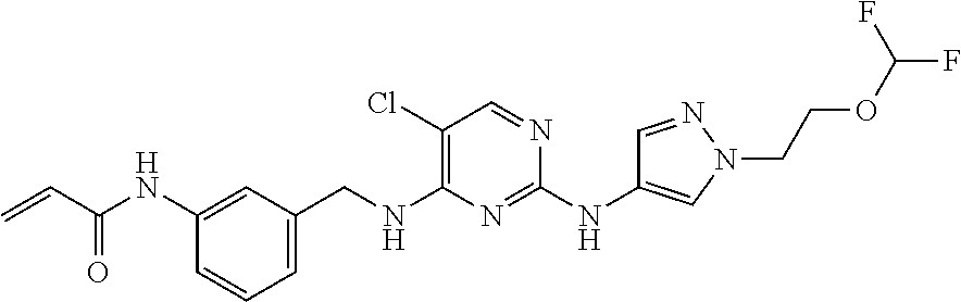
C1=C(CNC2=C(Cl)C=NC(NC3=CN(CCOC(F)F)N=C3)=N2)C=C(NC(C=C)=O)C=C1
